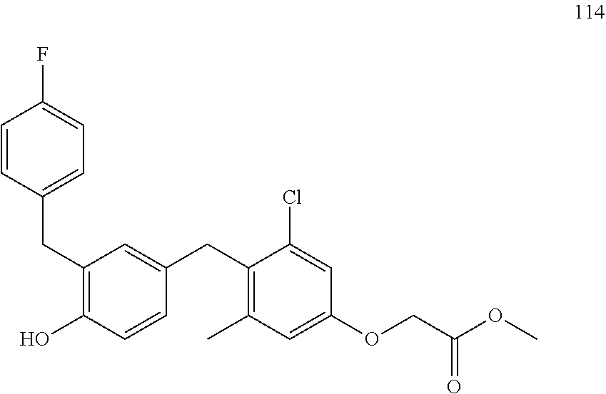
C(C(=O)OC)OC1=CC(C)=C(CC2=CC(CC3=CC=C(F)C=C3)=C(O)C=C2)C(Cl)=C1
